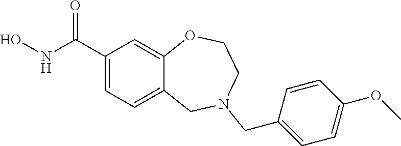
C1(C(NO)=O)=CC=C2C(=C1)OCCN(CC1=CC=C(OC)C=C1)C2
